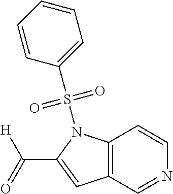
C12=C(N(S(=O)(=O)C3=CC=CC=C3)C(C([H])=O)=C1)C=CN=C2
